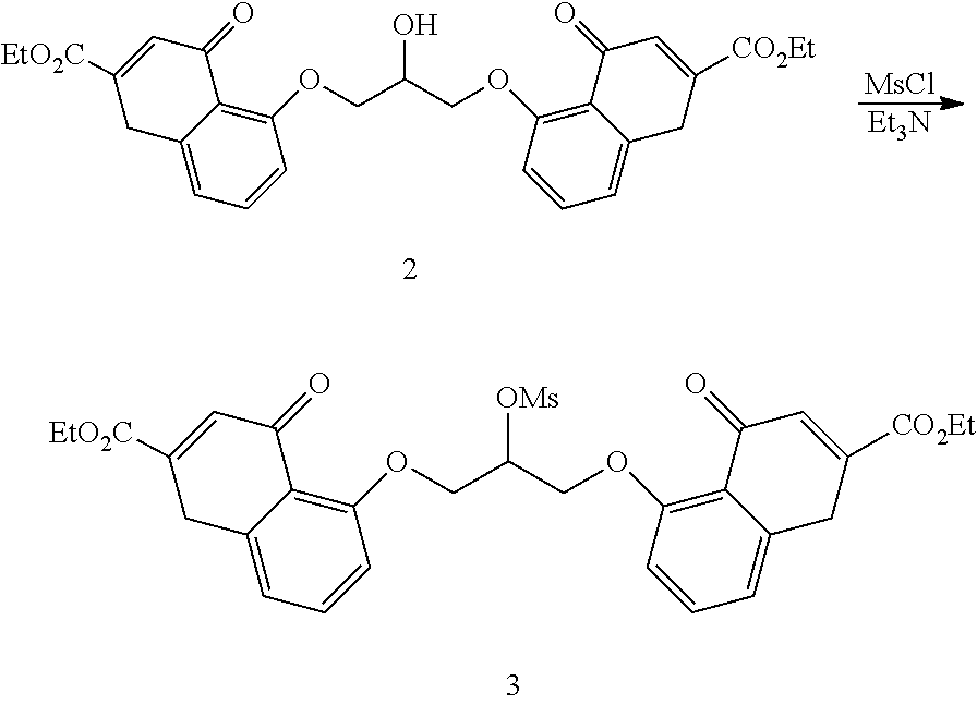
C1(OCC(COC2=C3C(=CC=C2)CC([EtO2C])=CC3=O)O)=C2C(=CC=C1)CC([CO2Et])=CC2=O.[MsCl].[Et3N].C1(OCC(COC2=C3C(=CC=C2)CC([EtO2C])=CC3=O)[OMs])=C2C(=CC=C1)CC([CO2Et])=CC2=O
